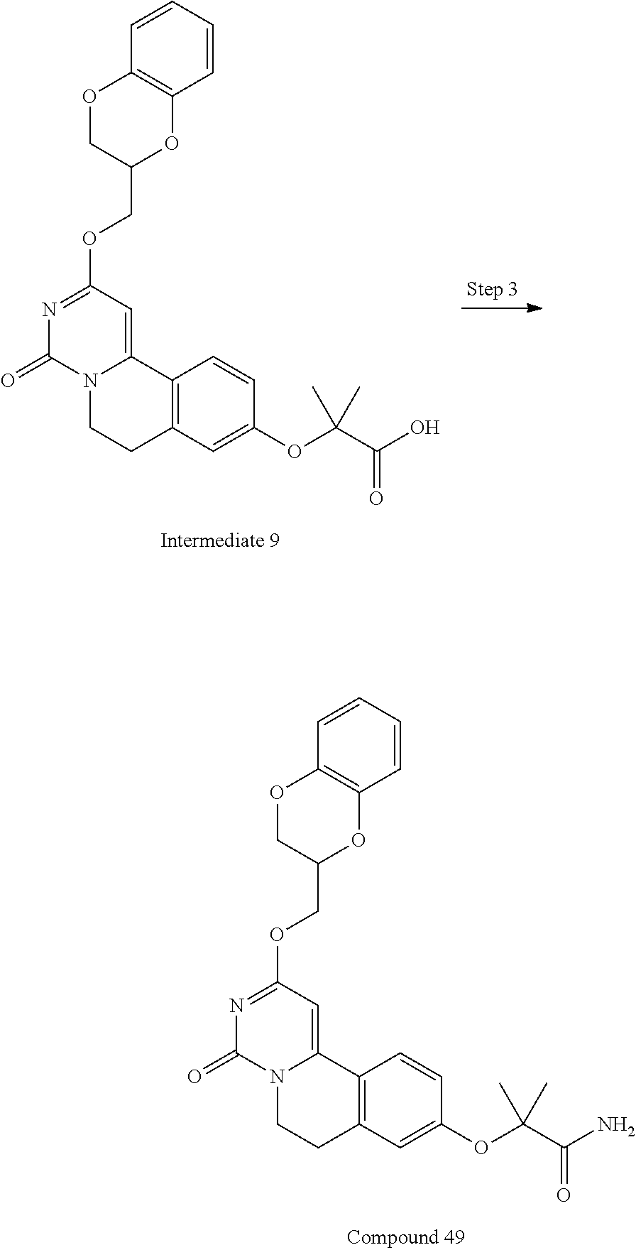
C1(COC2=NC(=O)N3C(=C2)C2=C(CC3)C=C(OC(C(O)=O)(C)C)C=C2)OC2=C(OC1)C=CC=C2.C1(COC2=NC(=O)N3C(=C2)C2=C(CC3)C=C(OC(C(N)=O)(C)C)C=C2)OC2=C(OC1)C=CC=C2
